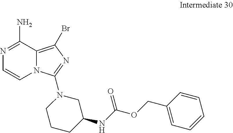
N1=C(N)C2=C(Br)N=C(N3CCCC(NC(OCC4=CC=CC=C4)=O)C3)N2C=C1
